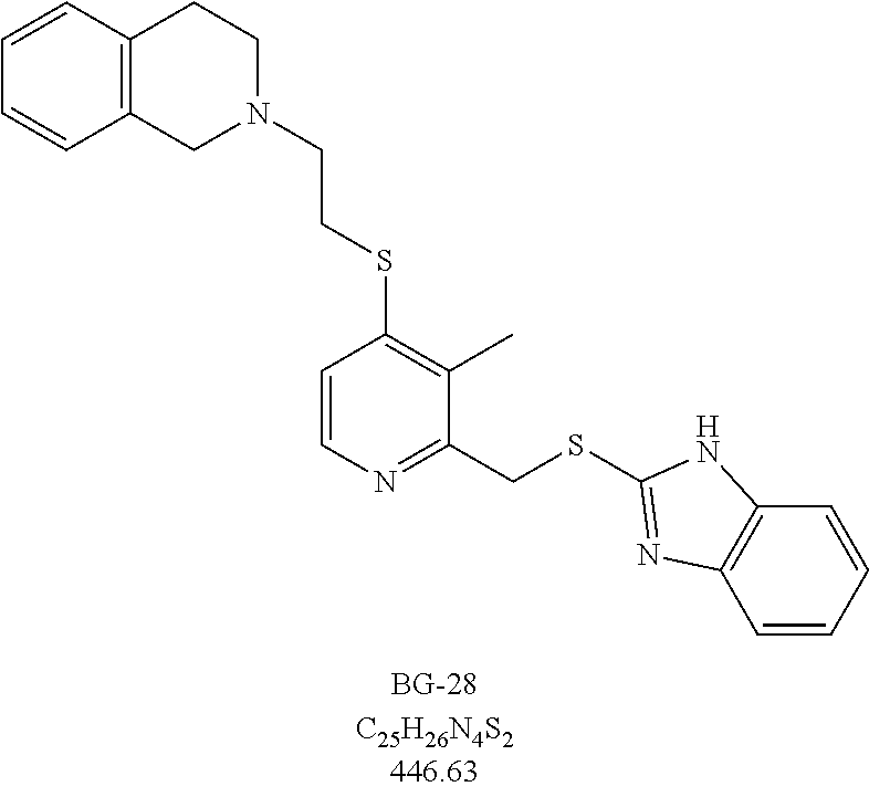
C12=C(C=CC=C1)CCN(CCSC1=C(C)C(CSC3=NC4=C(C=CC=C4)N3)=NC=C1)C2
